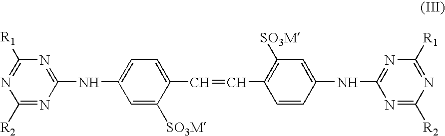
C1([R2])=NC(NC2=CC=C(C=CC3=C([SO3M])C=C(NC4=NC([R1])=NC([R2])=N4)C=C3)C([SO3M])=C2)=NC([R1])=N1
